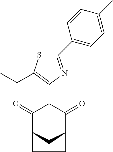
C1(=O)C2CC(C(=O)C1C1=C(CC)SC(C3=CC=C(C)C=C3)=N1)CC2
